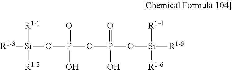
[R1-3][Si]([R1-1])([R1-2])OP(OP(O[Si]([R1-5])([R1-4])[R1-6])(=O)O)(=O)O
